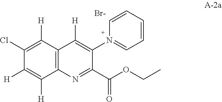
C12=C(C([H])=C(Cl)C([H])=C1[H])C([H])=C(N1=CC=CC=C1)C(C(OCC)=O)=N2.[Br-]
